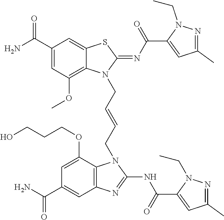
NC(C1=CC(OC)=C2C(=C1)SC(=NC(=O)C1=CC(C)=NN1CC)N2CC=CCN1C2=C(C=C(C(N)=O)C=C2OCCCO)N=C1NC(=O)C1=CC(C)=NN1CC)=O
